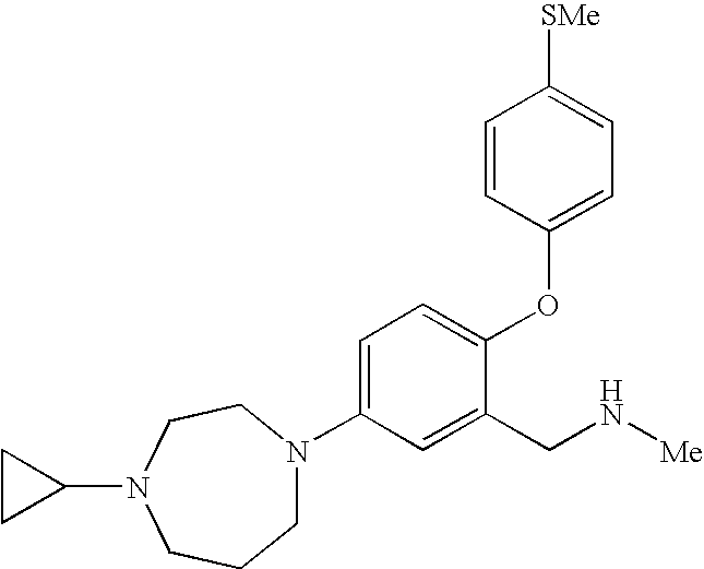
C1=C(N2CCCN(C3CC3)CC2)C=C(CN[Me])C(OC2=CC=C([SMe])C=C2)=C1
